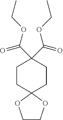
C1CC2(CCC1(C(OCC)=O)C(OCC)=O)OCCO2
